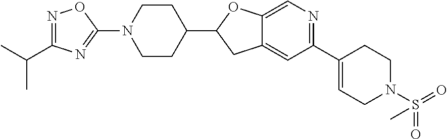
C12=CC(C3=CCN(S(=O)(=O)C)CC3)=NC=C1OC(C1CCN(C3=NC(C(C)C)=NO3)CC1)C2
